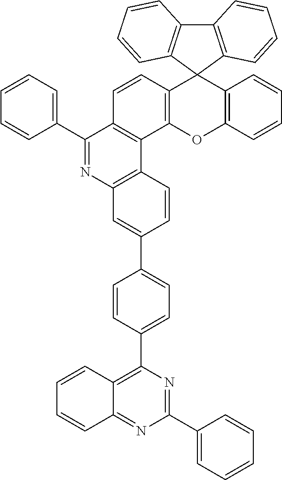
C12=C(C3(C4=C(O1)C1=C(C=C4)C(C4=CC=CC=C4)=NC4=C1C=CC(C1=CC=C(C5=C6C(=NC(C7=CC=CC=C7)=N5)C=CC=C6)C=C1)=C4)C1=C(C4=C3C=CC=C4)C=CC=C1)C=CC=C2
